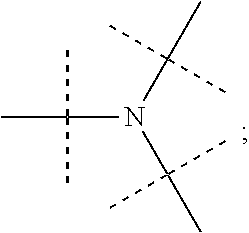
C(N(C(C)(C)C)C(C)(C)C)(C)(C)C
